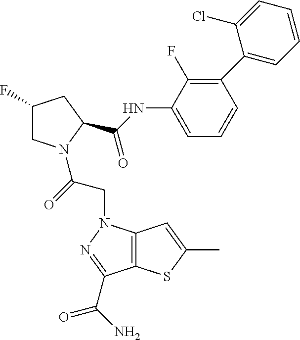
C1(F)CN(C(CN2C3=C(C(C(=O)N)=N2)SC(C)=C3)=O)C(C(=O)NC2=CC=CC(C3=CC=CC=C3Cl)=C2F)C1
